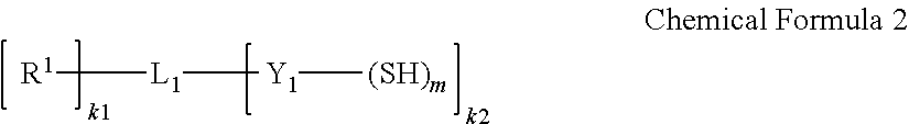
[R1][L1][Y1][(SH)m]
